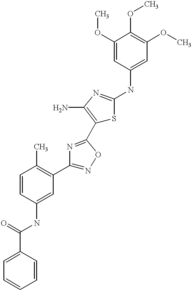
C1=CC(C(=O)NC2=CC(C3=NOC(C4=C(N)N=C(NC5=CC(OC)=C(OC)C(OC)=C5)S4)=N3)=C(C)C=C2)=CC=C1
